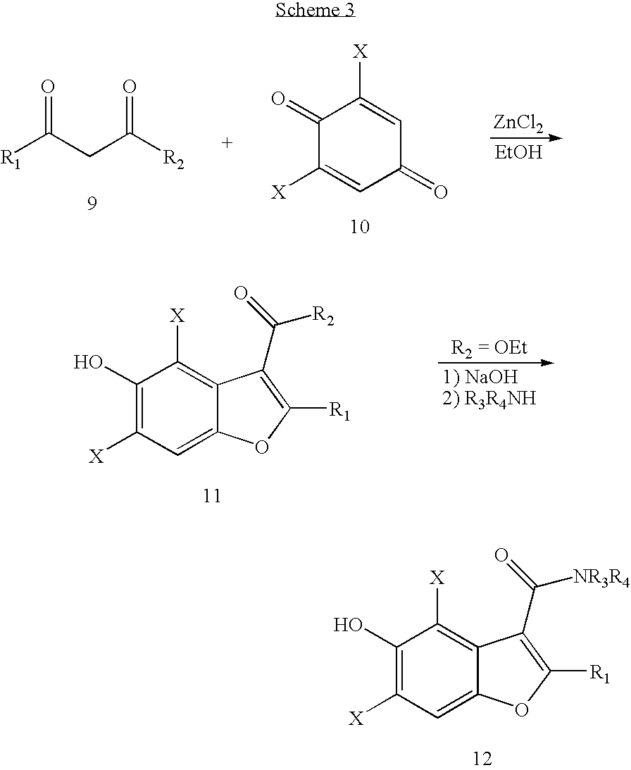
[R1]C(CC([R2])=O)=O.C1=C([X])C(=O)C([X])=CC1=O.[ZnCl2].[EtOH].C1=C2C(=C([X])C(O)=C1[X])C(C([R2])=O)=C([R1])O2.C1=C2C(=C([X])C(O)=C1[X])C(C([NR3R4])=O)=C([R1])O2
